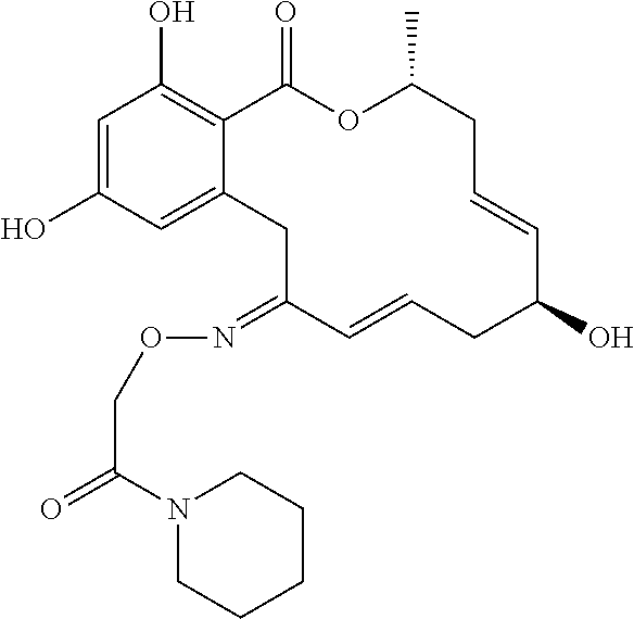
C1=C(O)C=C2C(=C1O)C(=O)OC(C)CC=CC(O)CC=CC(=NOCC(=O)N1CCCCC1)C2
